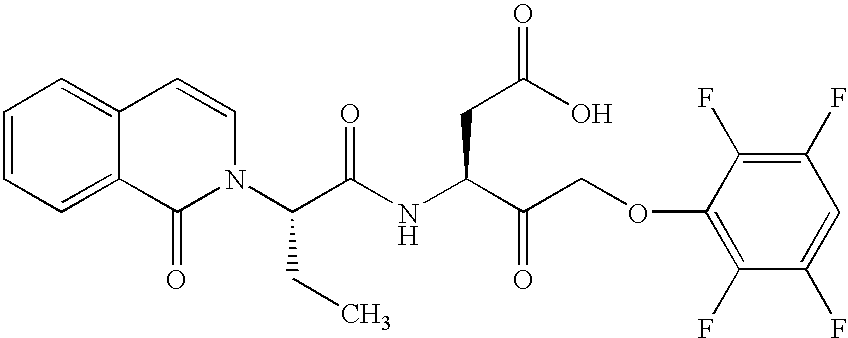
C1=CC=C2C(=C1)C=CN(C(C(NC(C(COC1=C(F)C(F)=CC(F)=C1F)=O)CC(=O)O)=O)CC)C2=O
